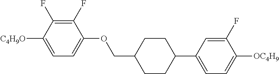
C1(F)=C(F)C([C4H9O])=CC=C1OCC1CCC(C2=CC=C([OC4H9])C(F)=C2)CC1
